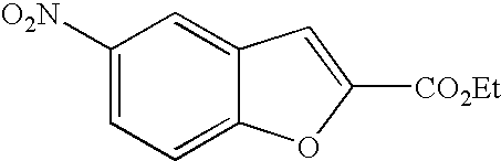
C1([O2N])=CC=C2C(=C1)C=C([CO2Et])O2
